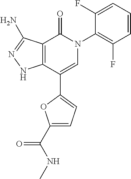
C12=C(C(C3=CC=C(C(NC)=O)O3)=CN(C3=C(F)C=CC=C3F)C1=O)NN=C2N
